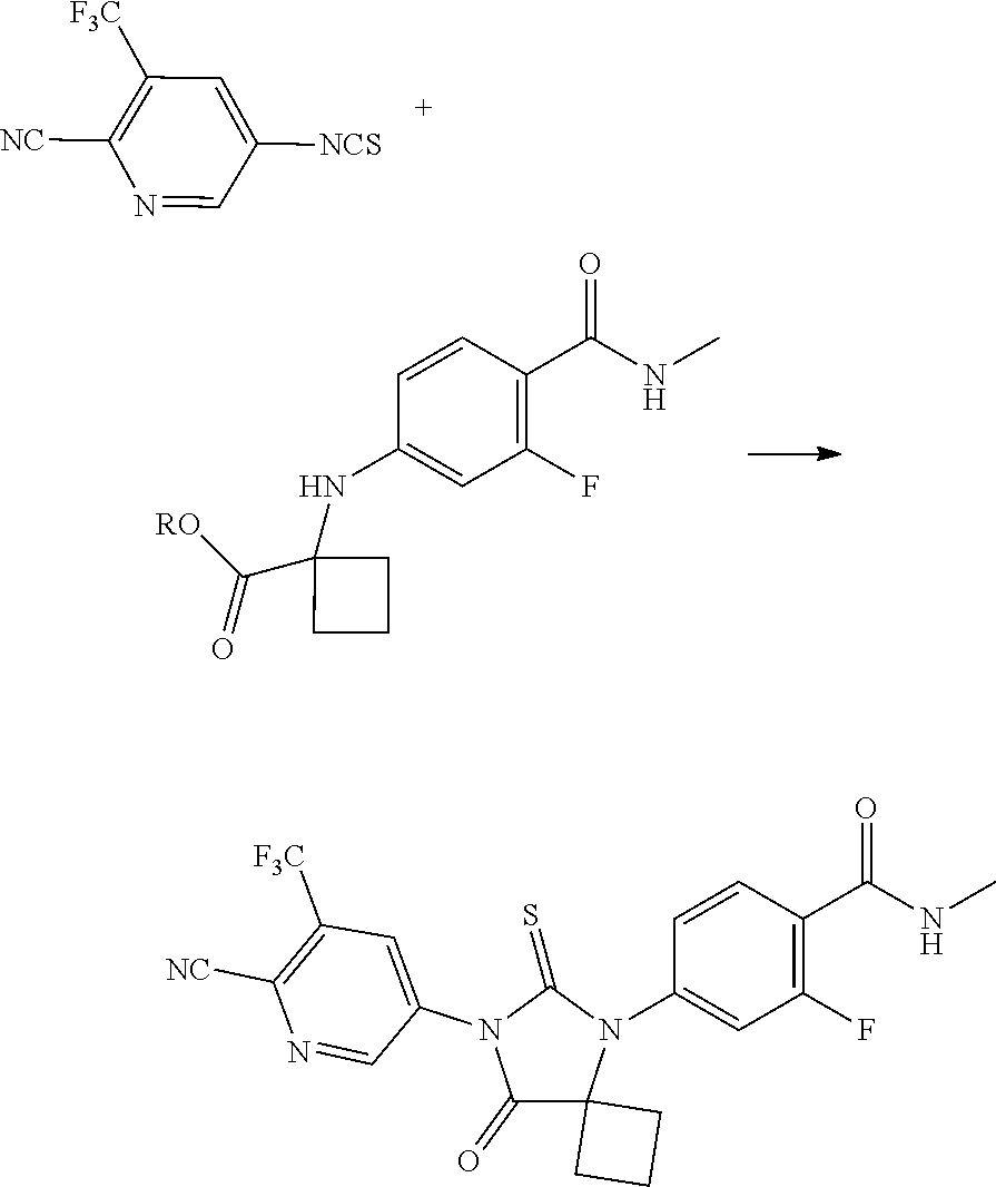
C1=CC(C(NC)=O)=C(F)C=C1N1C2(C(=O)N(C3=CC([F3C])=C([NC])N=C3)C1=S)CCC2.C1=CC(C(NC)=O)=C(F)C=C1NC1(C([RO])=O)CCC1.C1([F3C])=C([NC])N=CC([NCS])=C1
